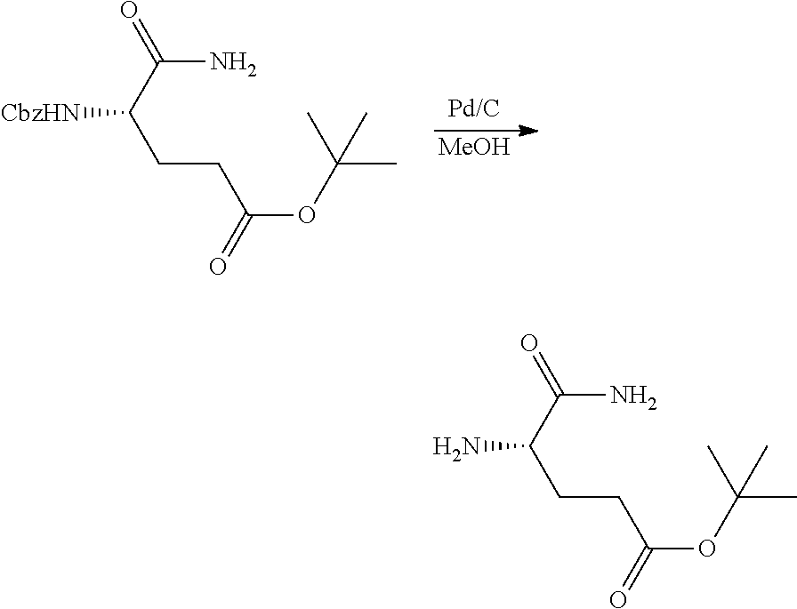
[MeOH].NC(C(CCC(OC(C)(C)C)=O)[CbzHN])=O.NC(C(CCC(OC(C)(C)C)=O)N)=O
